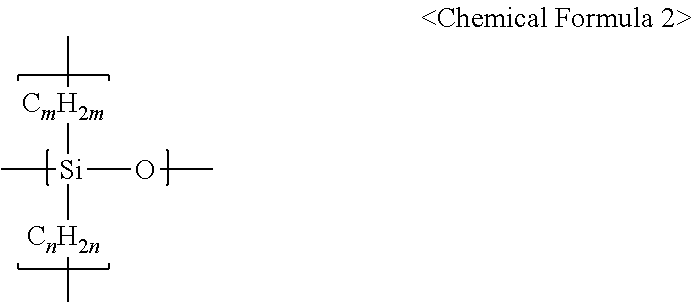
[CmH2m]([Si]([CnH2n]C)(C)OC)C
